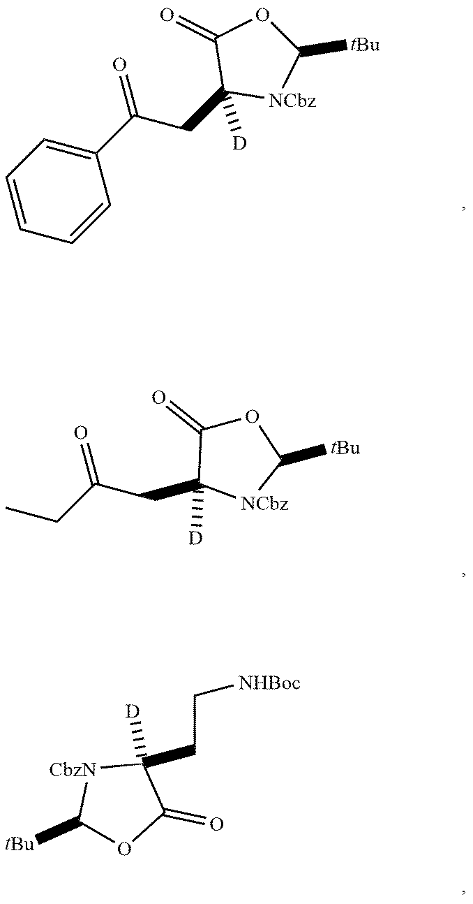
C1=CC=C(C(CC2([D])[NCbz]C([tBu])OC2=O)=O)C=C1.C1(CC(CC)=O)([D])[NCbz]C([tBu])OC1=O.C1([tBu])OC(=O)C(CC[NHBoc])([D])[CbzN]1
